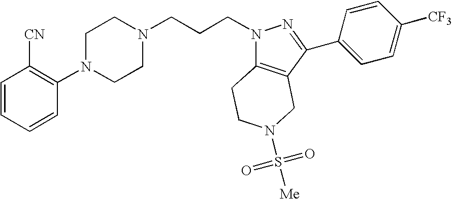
C1=CC=CC(N2CCN(CCCN3C4=C(C(C5=CC=C([CF3])C=C5)=N3)CN(S(=O)(=O)[Me])CC4)CC2)=C1[CN]
